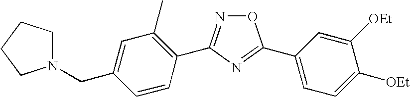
N1(CC2=CC(C)=C(C3=NOC(C4=CC=C([OEt])C([OEt])=C4)=N3)C=C2)CCCC1
